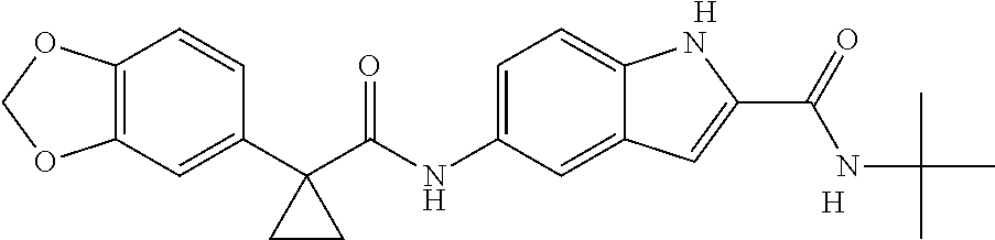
C1(C2(C(NC3=CC=C4C(=C3)C=C(C(=O)NC(C)(C)C)N4)=O)CC2)=CC2=C(C=C1)OCO2.[H].[H]
